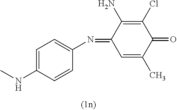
C1=C(C)C(=O)C(Cl)=C(N)C1=NC1=CC=C(NC)C=C1
